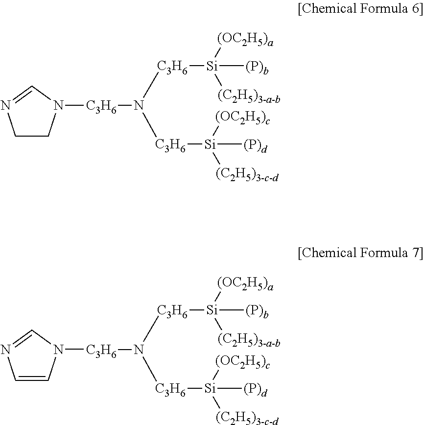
C1CN([C3H6]N([C3H6][Si]([(C2H5)3-c-d])([(OC2H5)c])[(P)d])[C3H6][Si]([(OC2H5)a])([(C2H5)3-a-b])[(P)b])C=N1.C1=CN([C3H6]N([C3H6][Si]([(C2H5)3-c-d])([(OC2H5)c])[(P)d])[C3H6][Si]([(OC2H5)a])([(C2H5)3-a-b])[(P)b])C=N1
